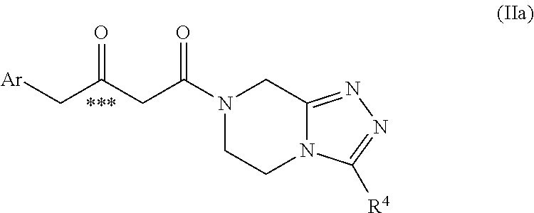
[Ar]CC(CC(N1CCN2C(=NN=C2[R4])C1)=O)=O
